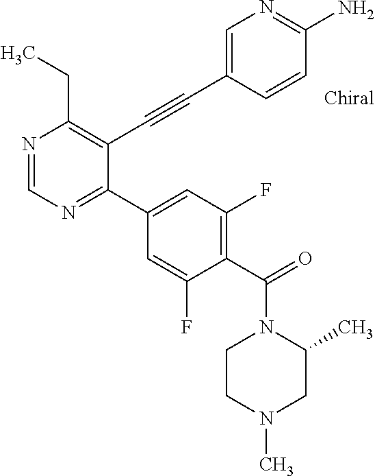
N1=CN=C(C2=CC(F)=C(C(=O)N3CCN(C)CC3C)C(F)=C2)C(C#CC2=CN=C(N)C=C2)=C1CC
